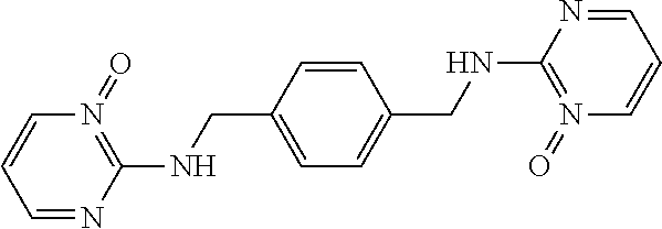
C1=CC(CNC2=N(=O)C=CC=N2)=CC=C1CNC1=N(=O)C=CC=N1
